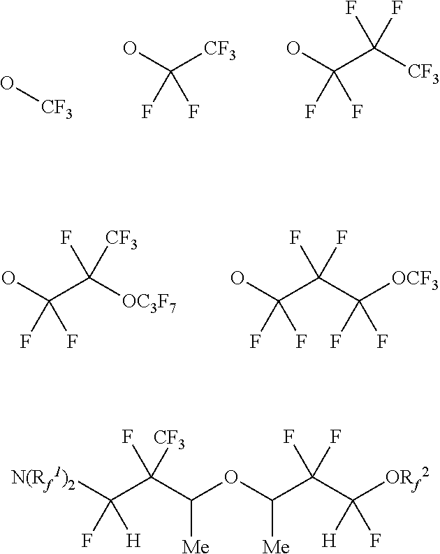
O[CF3].OC([CF3])(F)F.OC(C([CF3])(F)F)(F)F.OC(C(C([OCF3])(F)F)(F)F)(F)F.OC(C([OC3F7])(F)[CF3])(F)F.[N(Rf1)2]C(C(C(OC(C(C([ORf2])([H])F)(F)F)[Me])[Me])(F)[CF3])(F)[H]
